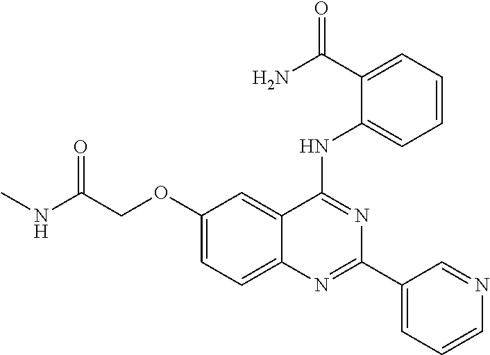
N(C(COC1=CC=C2C(=C1)C(NC1=CC=CC=C1C(N)=O)=NC(C1=CC=CN=C1)=N2)=O)C
